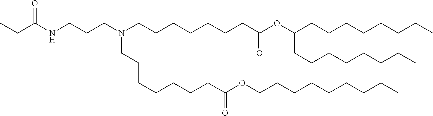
C(C(=O)OCCCCCCCCC)CCCCCCN(CCCCCCCC(OC(CCCCCCCC)CCCCCCCC)=O)CCCNC(CC)=O
